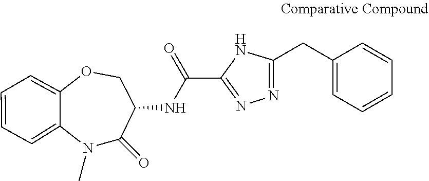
N1(C)C2=CC=CC=C2OCC(NC(C2=NN=C(CC3=CC=CC=C3)N2)=O)C1=O
